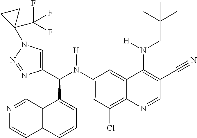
C1(N(C(C2=CN(C3(C(F)(F)F)CC3)N=N2)C2=CC=CC3=C2C=NC=C3)[H])=CC(Cl)=C2C(=C1)C(N(CC(C)(C)C)[H])=C(C#N)C=N2
